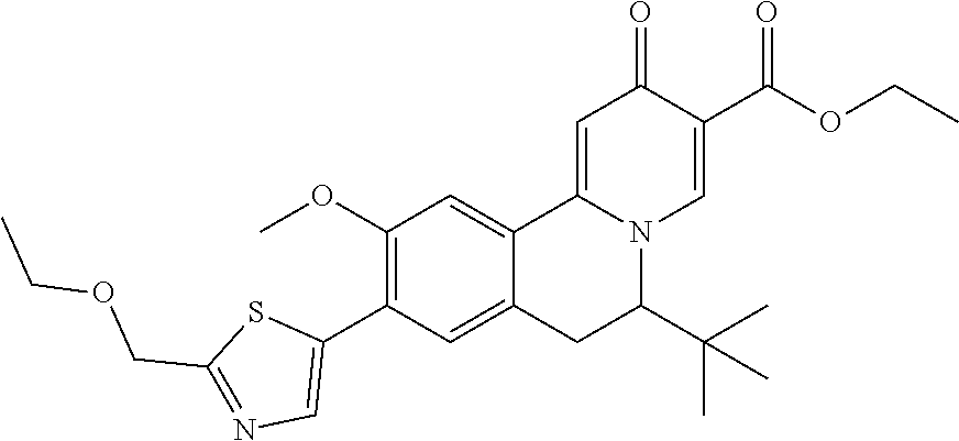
C(C1=NC=C(C2=C(OC)C=C3C4=CC(=O)C(C(=O)OCC)=CN4C(C(C)(C)C)CC3=C2)S1)OCC
